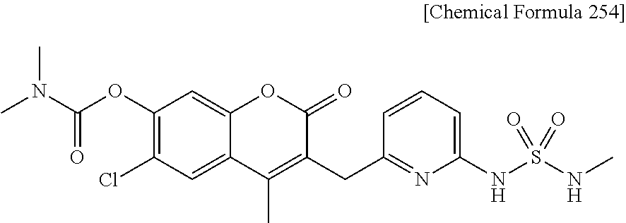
C12=CC(Cl)=C(OC(N(C)C)=O)C=C1OC(=O)C(CC1=NC(NS(NC)(=O)=O)=CC=C1)=C2C
